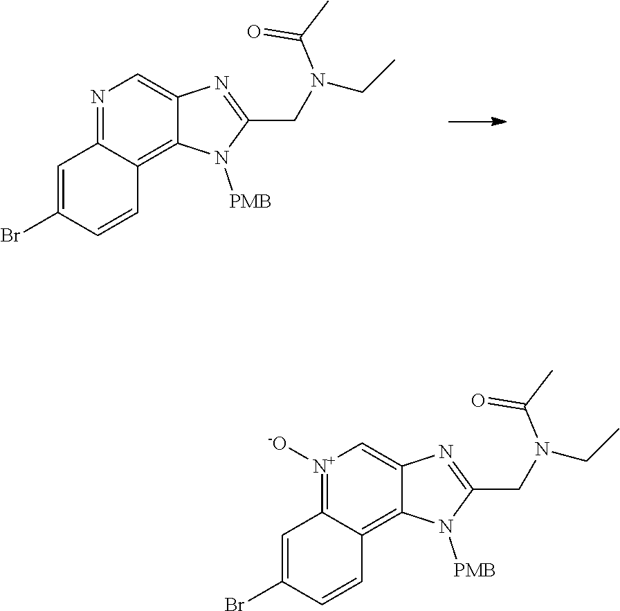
C1=C(Br)C=CC2=C3C(=CN=C12)N=C(CN(CC)C(C)=O)N3[PMB].C1=C(Br)C=CC2=C3C(=C[N+]([-O])=C12)N=C(CN(CC)C(C)=O)N3[PMB]
